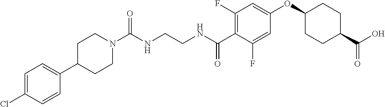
C(NCCNC(C1=C(F)C=C(OC2CCC(C(O)=O)CC2)C=C1F)=O)(=O)N1CCC(C2=CC=C(Cl)C=C2)CC1
